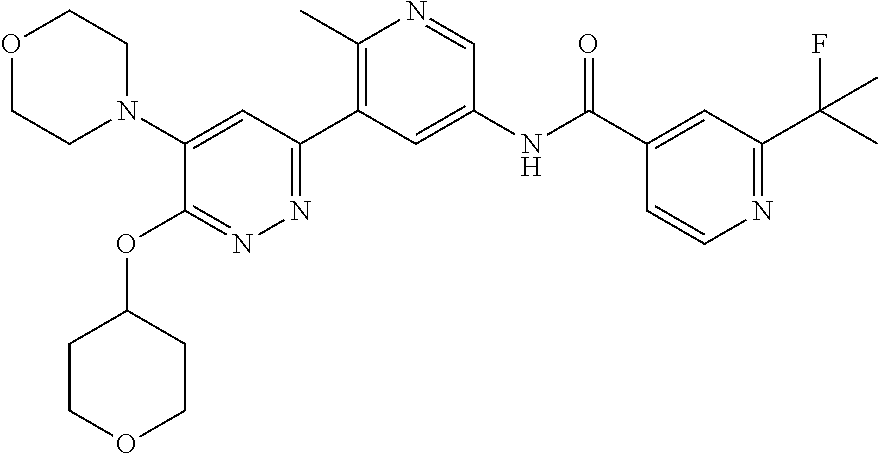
C1(N2CCOCC2)=CC(C2=C(C)N=CC(NC(C3=CC(C(C)(F)C)=NC=C3)=O)=C2)=NN=C1OC1CCOCC1
